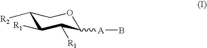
C1([R2])C([R1])C([R1])C([A]B)OC1
